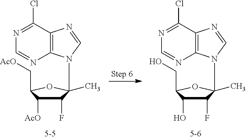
C1(F)C([AcO])C(C[AcO])OC1(N1C2=C(C(Cl)=NC=N2)N=C1)C.C1(F)C(O)C(CO)OC1(N1C2=C(C(Cl)=NC=N2)N=C1)C
